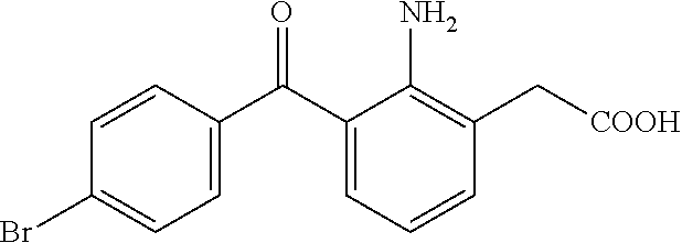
C1=C(C(C2=CC=CC(C[COOH])=C2N)=O)C=CC(Br)=C1
